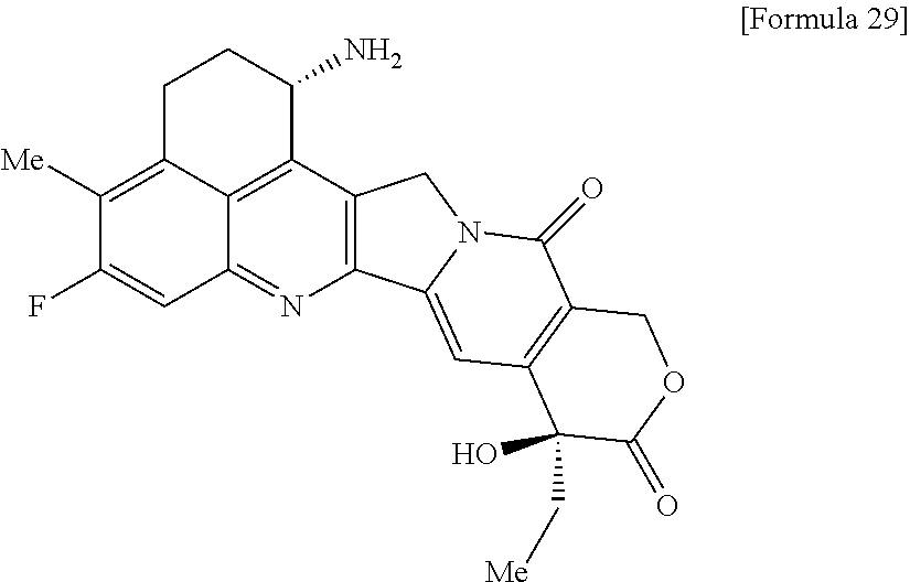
C12=C(C3=C4C(=N1)C=C(F)C([Me])=C4CCC3N)CN1C2=CC2=C(C1=O)COC(=O)C2(C[Me])O
